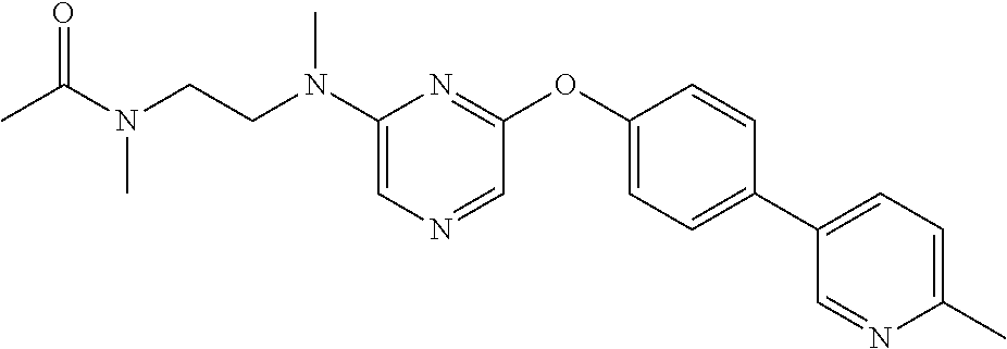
CC(N(C)CCN(C)C1=CN=CC(OC2=CC=C(C3=CC=C(C)N=C3)C=C2)=N1)=O
